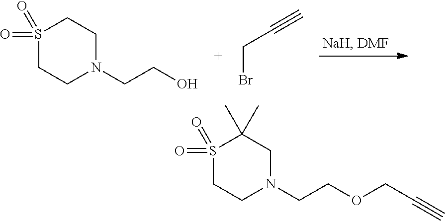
S1(=O)(=O)CCN(CCO)CC1.C(Br)C#C.S1(=O)(=O)CCN(CCOCC#C)CC1(C)C
